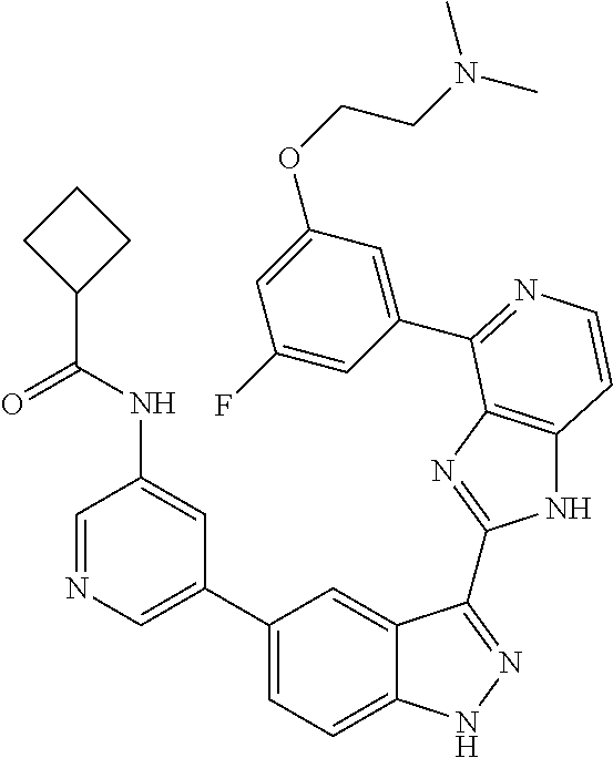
C1(C2=CN=CC(NC(C3CCC3)=O)=C2)=CC=C2C(=C1)C(C1=NC3=C(N1)C=CN=C3C1=CC(OCCN(C)C)=CC(F)=C1)=NN2
